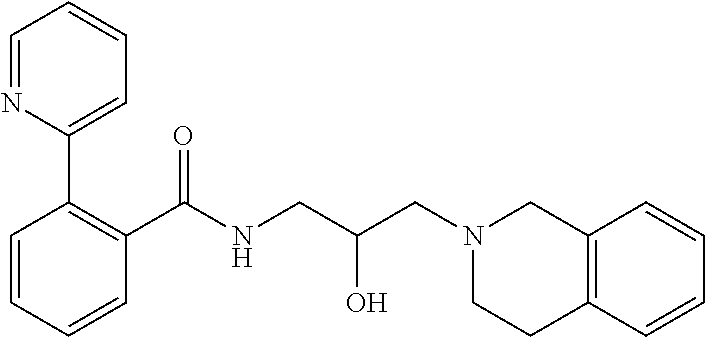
C1=CC=CC(C(=O)NCC(O)CN2CCC3=C(C2)C=CC=C3)=C1C1=CC=CC=N1
